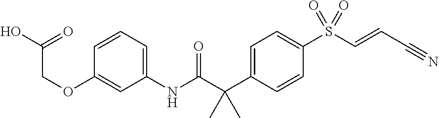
C1(NC(C(C2=CC=C(S(C=CC#N)(=O)=O)C=C2)(C)C)=O)=CC=CC(OCC(=O)O)=C1
